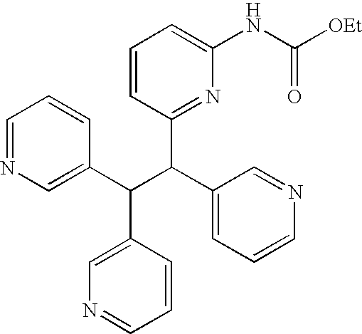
C1=NC=C(C(C(C2=CC=CN=C2)C2=NC(NC([OEt])=O)=CC=C2)C2=CN=CC=C2)C=C1
